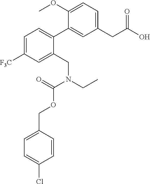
C1([F3C])=CC=C(C2=CC(CC(=O)O)=CC=C2OC)C(CN(C(OCC2=CC=C(Cl)C=C2)=O)CC)=C1
